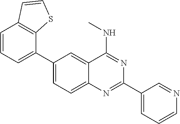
C1(C2=CC=CC3=C2SC=C3)=CC=C2C(=C1)C(NC)=NC(C1=CC=CN=C1)=N2
